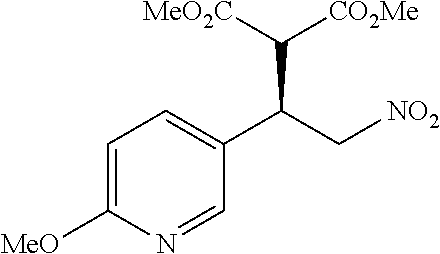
C1=C([MeO])N=CC(C(C[NO2])C([MeO2C])[CO2Me])=C1
